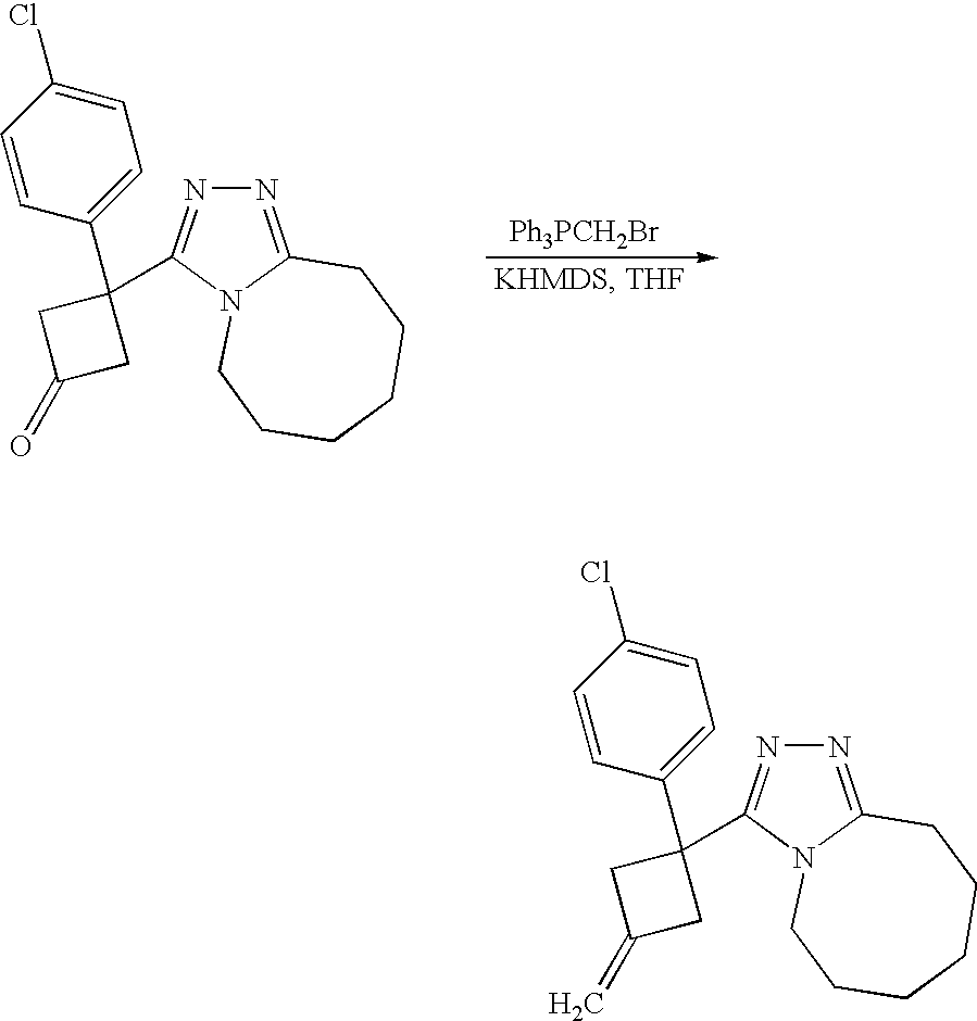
N1=C2N(C(C3(C4=CC=C(Cl)C=C4)CC(=O)C3)=N1)CCCCCC2.[Ph3PCH2Br].N1=C2N(C(C3(C4=CC=C(Cl)C=C4)CC(=C)C3)=N1)CCCCCC2
